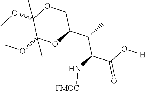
C1(C(C)C(N[FMOC])C(O[H])=O)COC(OC)(C)C(OC)(C)O1
